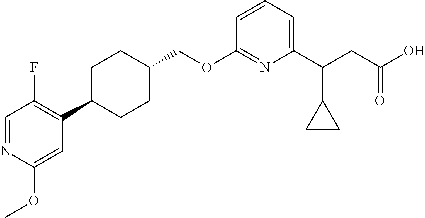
C1=NC(OC)=CC(C2CCC(COC3=NC(C(CC(O)=O)C4CC4)=CC=C3)CC2)=C1F
